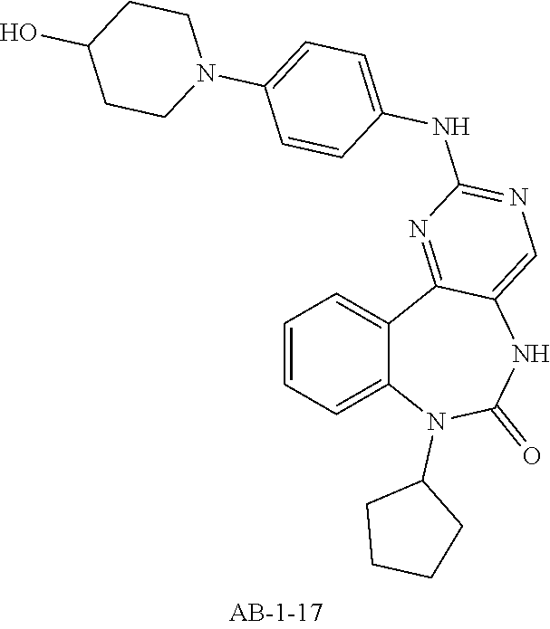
C1=CC=C2C(=C1)C1=NC(NC3=CC=C(N4CCC(O)CC4)C=C3)=NC=C1NC(=O)N2C1CCCC1
